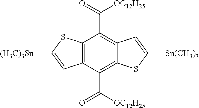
C12=C(C(C([OC12H25])=O)=C3C(=C1C(=O)[OC12H25])C=C([Sn(CH3)3])S3)C=C([(H3C)3Sn])S2
